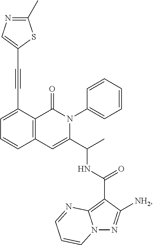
C1=C(C#CC2=CN=C(C)S2)C2=C(C=C1)C=C(C(C)NC(C1=C3N(N=C1[NH2])C=CC=N3)=O)N(C1=CC=CC=C1)C2=O
